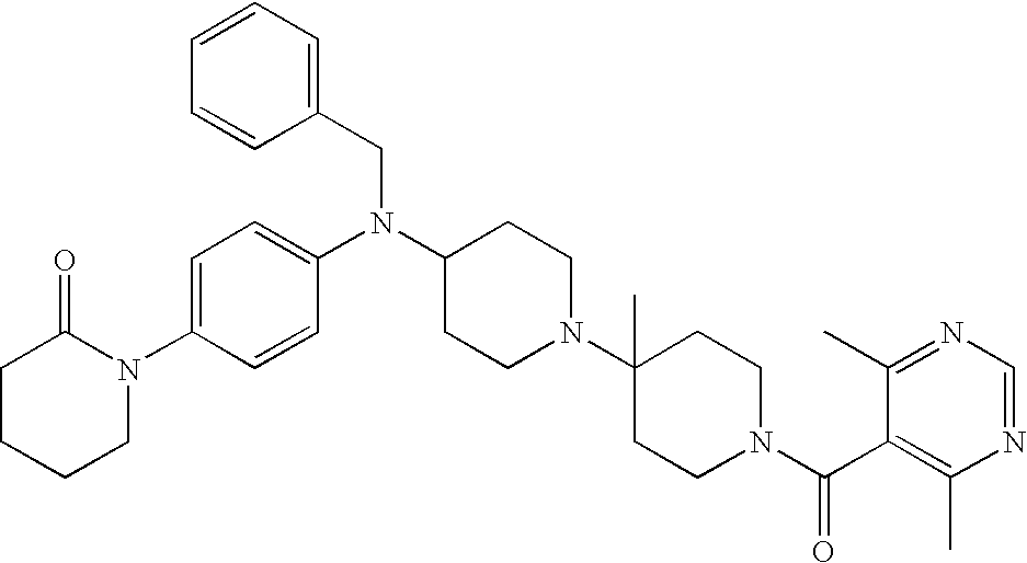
N1(C2=CC=C(N(C3CCN(C4(C)CCN(C(C5=C(C)N=CN=C5C)=O)CC4)CC3)CC3=CC=CC=C3)C=C2)C(=O)CCCC1
